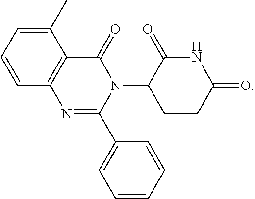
C1=CC=C(C)C2=C1N=C(C1=CC=CC=C1)N(C1CCC(=O)NC1=O)C2=O
